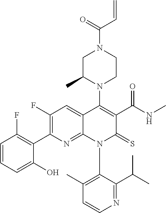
C1=CN=C(C(C)C)C(N2C(=S)C(C(NC)=O)=C(N3C(C)CN(C(C=C)=O)CC3)C3=CC(F)=C(C4=C(F)C=CC=C4O)N=C23)=C1C
